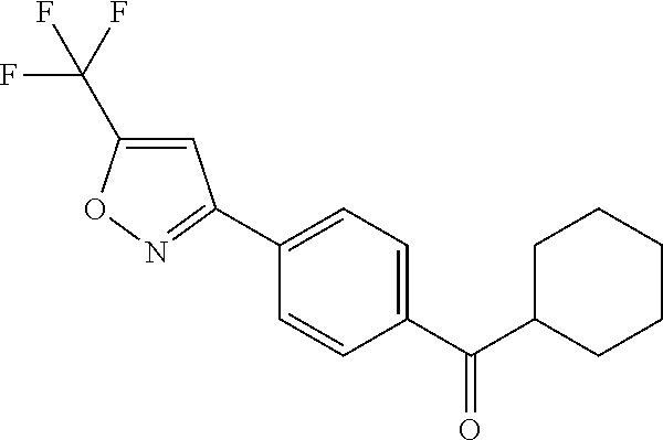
C1(C2=NOC(C(F)(F)F)=C2)=CC=C(C(=O)C2CCCCC2)C=C1
